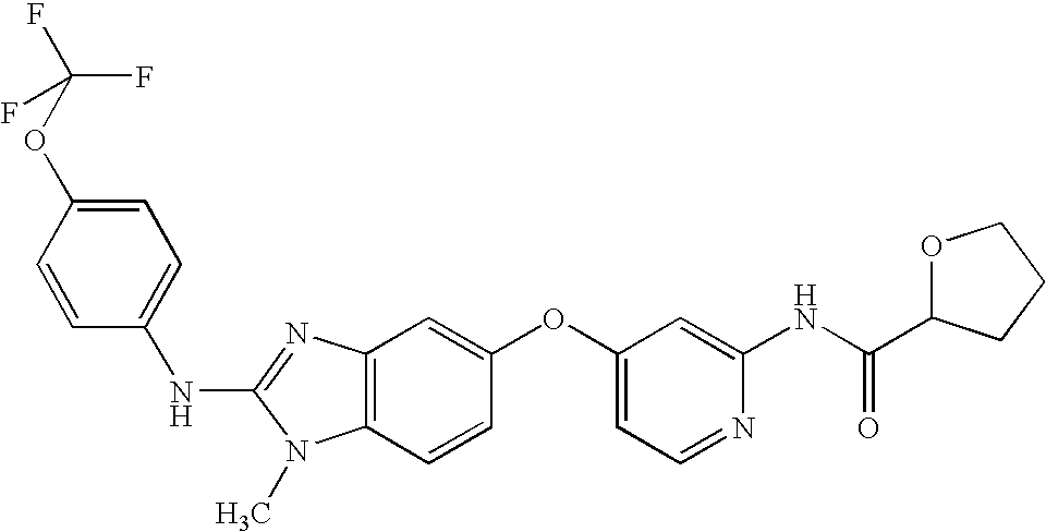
N(C1=NC2=C(N1C)C=CC(OC1=CC=NC(NC(C3OCCC3)=O)=C1)=C2)C1=CC=C(OC(F)(F)F)C=C1
